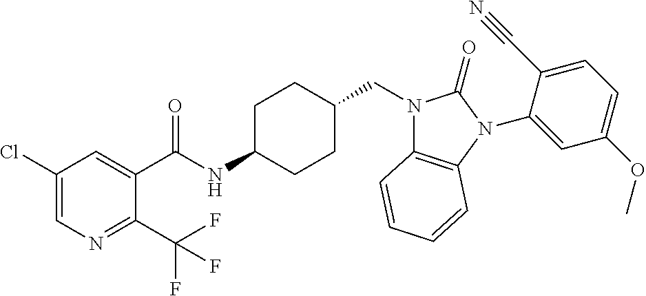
C1(Cl)=CN=C(C(F)(F)F)C(C(NC2CCC(CN3C4=C(N(C5=CC(OC)=CC=C5C#N)C3=O)C=CC=C4)CC2)=O)=C1
